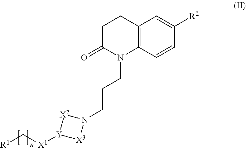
C1C(=O)N(CCCN2[X2][Y]([X1]C[R1])[X3]2)C2=C(C1)C=C([R2])C=C2
